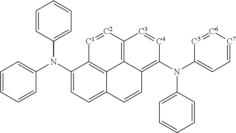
C1=CC=CC(N(C2=CC=C3C4=C2[C1]=[C2]C2=C4C(=C(N(C4=CC=CC=C4)C4=CC=[C7][C6]=[C5]4)[C4]=[C3]2)C=C3)C2=CC=CC=C2)=C1
